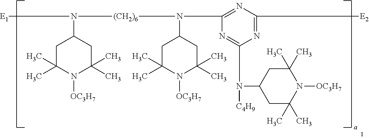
[E1]N([(CH2)6]N(C1=NC([E2])=NC(N([C4H9])C2CC(C)(C)N([OC3H7])C(C)(C)C2)=N1)C1CC(C)(C)N([OC3H7])C(C)(C)C1)C1CC(C)(C)N([OC3H7])C(C)(C)C1
